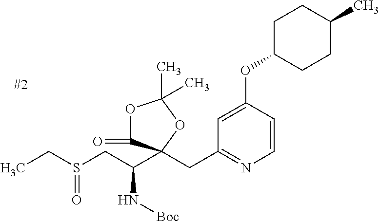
O1C(=O)C(CC2=NC=CC(OC3CCC(C)CC3)=C2)(C(CS(CC)=O)N[Boc])OC1(C)C
